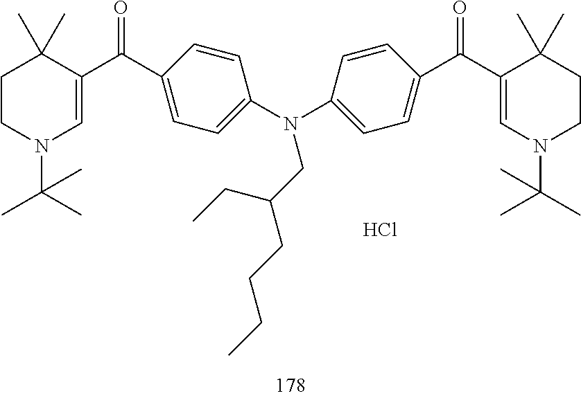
C1CN(C(C)(C)C)C=C(C(=O)C2=CC=C(N(C3=CC=C(C(C4=CN(C(C)(C)C)CCC4(C)C)=O)C=C3)CC(CCCC)CC)C=C2)C1(C)C.Cl
